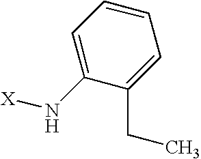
C1=CC=C(N[X])C(CC)=C1
